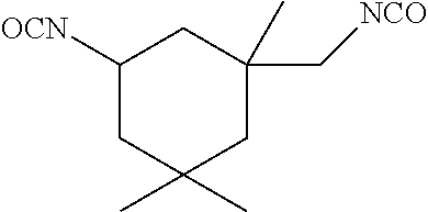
C1([OCN])CC(C)(C)CC(C)(C[NCO])C1
